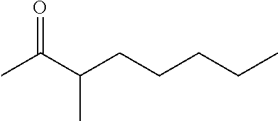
CC(C(CCCCC)C)=O
